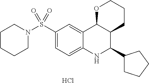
Cl.C12=CC(S(N3CCCCC3)(=O)=O)=CC=C1NC(C1CCCC1)C1C2OCCC1
